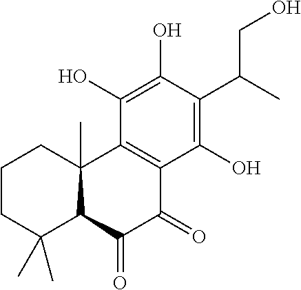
C1CC(C)(C)C2C(C)(C1)C1=C(C(=O)C2=O)C(O)=C(C(CO)C)C(O)=C1O
